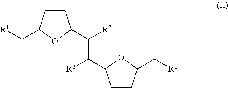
[R1]CC1CCC(C([R2])C([R2])C2CCC(C[R1])O2)O1
